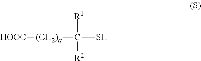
[HOOC][(CH2)a]C(S)([R1])[R2]
